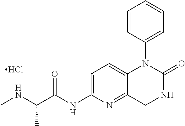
O=C(NC1=CC=C2C(=N1)CNC(=O)N2C1=CC=CC=C1)C(C)NC.Cl
